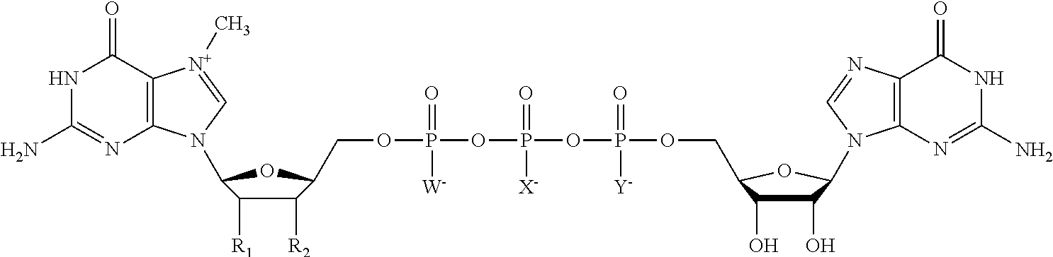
N1C(N)=NC2=C(C1=O)[N+](C)=CN2C1C([R1])C([R2])C(COP(OP(OP(OCC2C(O)C(O)C(N3C4=C(C(=O)NC(N)=N4)N=C3)O2)(=O)[Y])(=O)[X-])(=O)[W])O1
